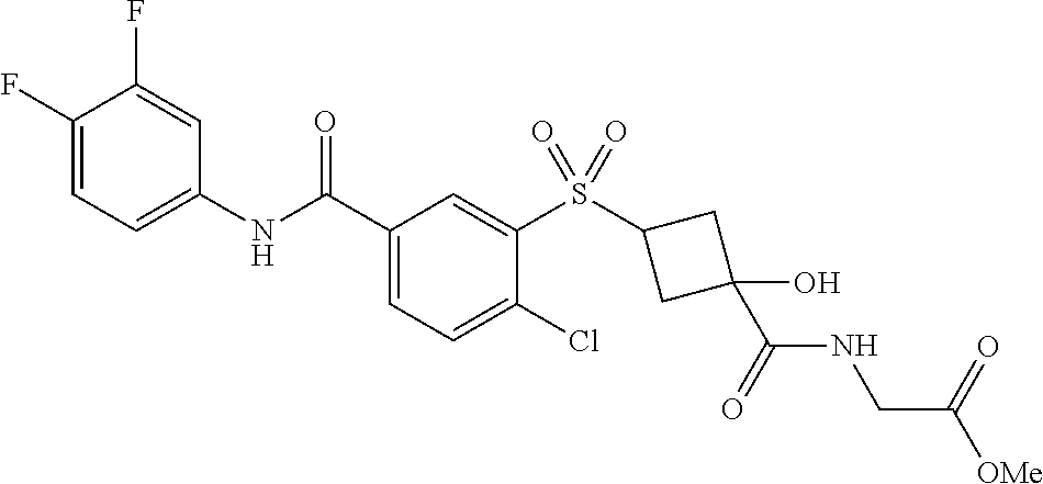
C1(F)=CC=C(NC(C2=CC=C(Cl)C(S(C3CC(O)(C(=O)NCC([OMe])=O)C3)(=O)=O)=C2)=O)C=C1F
